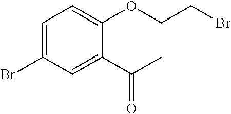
C1=C(Br)C=C(C(C)=O)C(OCCBr)=C1
